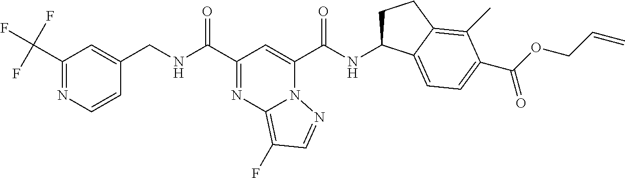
C1(C(F)(F)F)=NC=CC(CNC(C2=NC3=C(F)C=NN3C(C(NC3CCC4=C(C)C(C(OCC=C)=O)=CC=C34)=O)=C2)=O)=C1
